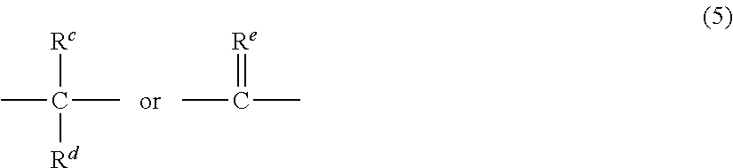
CC(C)([Rc])[Rd].CC(C)=[Re]
